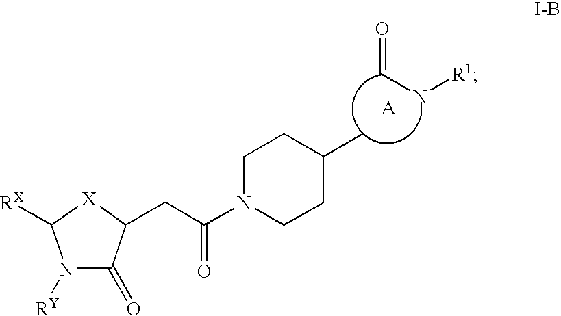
C(N[R1])=O.[X]1C([RX])N([RY])C(=O)C1CC(N1CCC(C)CC1)=O
